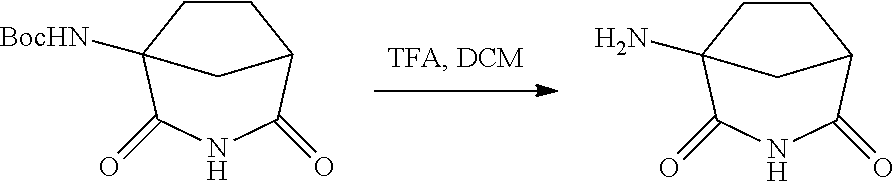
C1CC2([BocHN])C(=O)NC(=O)C1C2.C1CC2(N)C(=O)NC(=O)C1C2
